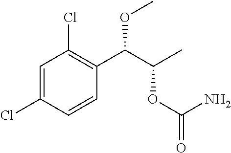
C1=C(Cl)C=CC(C(C(C)OC(=O)N)OC)=C1Cl
